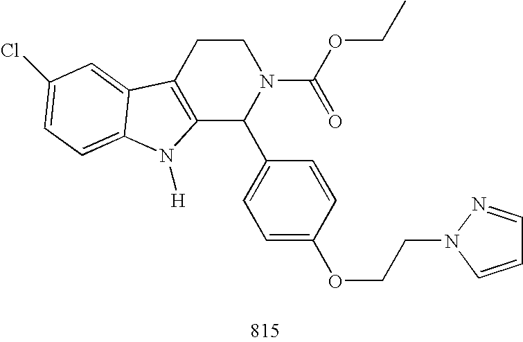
C12=C(CCN(C(OCC)=O)C1C1=CC=C(OCCN3C=CC=N3)C=C1)C1=CC(Cl)=CC=C1N2[H]
